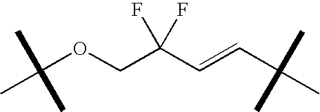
C(OCC(C=CC(C)(C)C)(F)F)(C)(C)C
